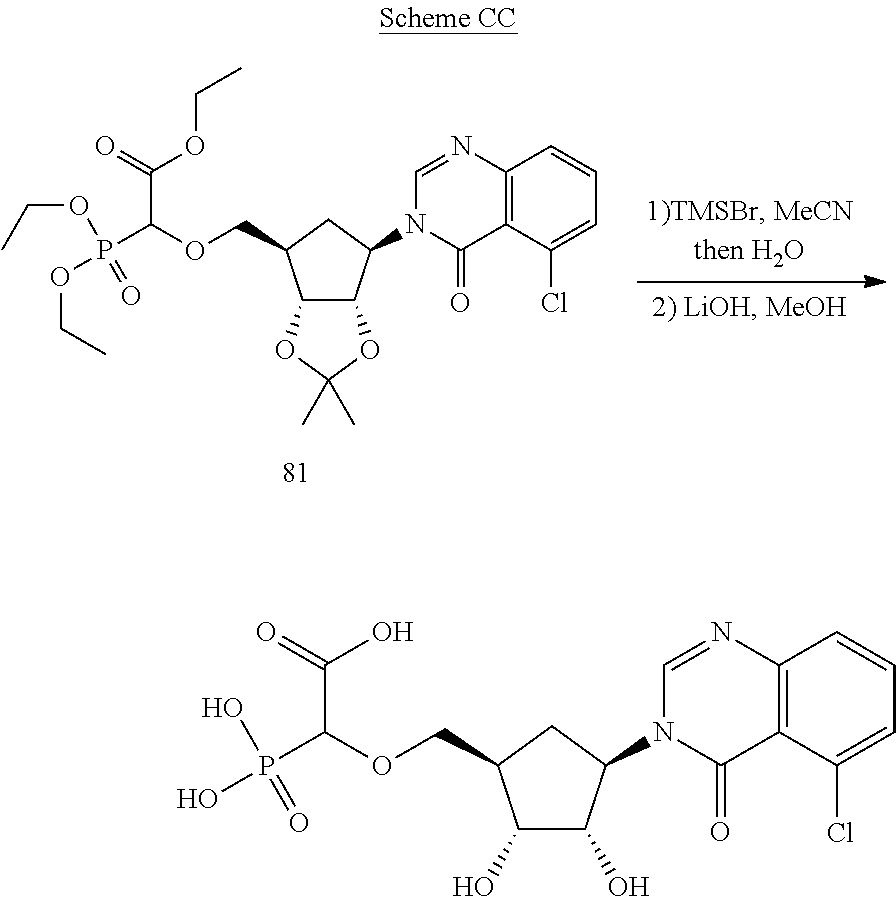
C1(O)C(O)C(N2C(=O)C3=C(C=CC=C3Cl)N=C2)CC1COC(P(O)(=O)O)C(=O)O.C12C(C(N3C(=O)C4=C(C=CC=C4Cl)N=C3)CC1COC(P(OCC)(=O)OCC)C(=O)OCC)OC(C)(C)O2
